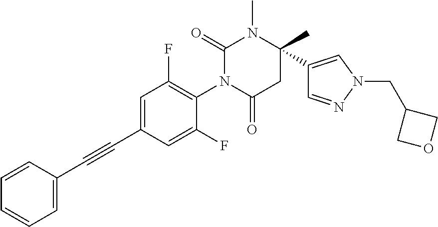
C1=C(C#CC2=CC=CC=C2)C=C(F)C(N2C(=O)CC(C3=CN(CC4COC4)N=C3)(C)N(C)C2=O)=C1F
